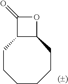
C1CCCC2C(CC1)C(=O)O2
